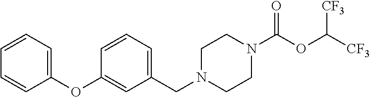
C1=CC=C(CN2CCN(C(OC([CF3])[CF3])=O)CC2)C=C1OC1=CC=CC=C1
